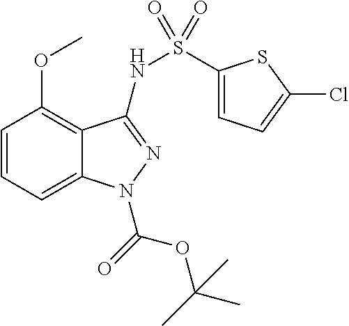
C1=CC=C2C(=C1OC)C(NS(C1=CC=C(Cl)S1)(=O)=O)=NN2C(=O)OC(C)(C)C
